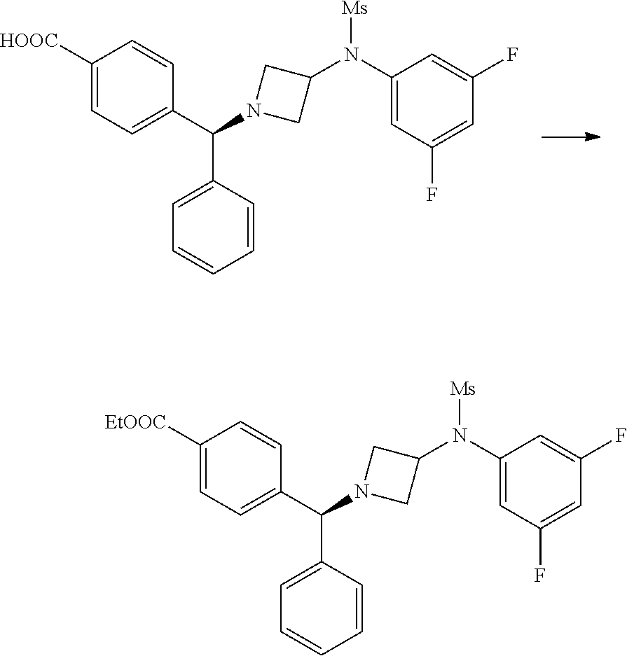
N(C1=CC(F)=CC(F)=C1)(C1CN(C(C2=CC=C([HOOC])C=C2)C2=CC=CC=C2)C1)[Ms].N(C1=CC(F)=CC(F)=C1)(C1CN(C(C2=CC=C([EtOOC])C=C2)C2=CC=CC=C2)C1)[Ms]
